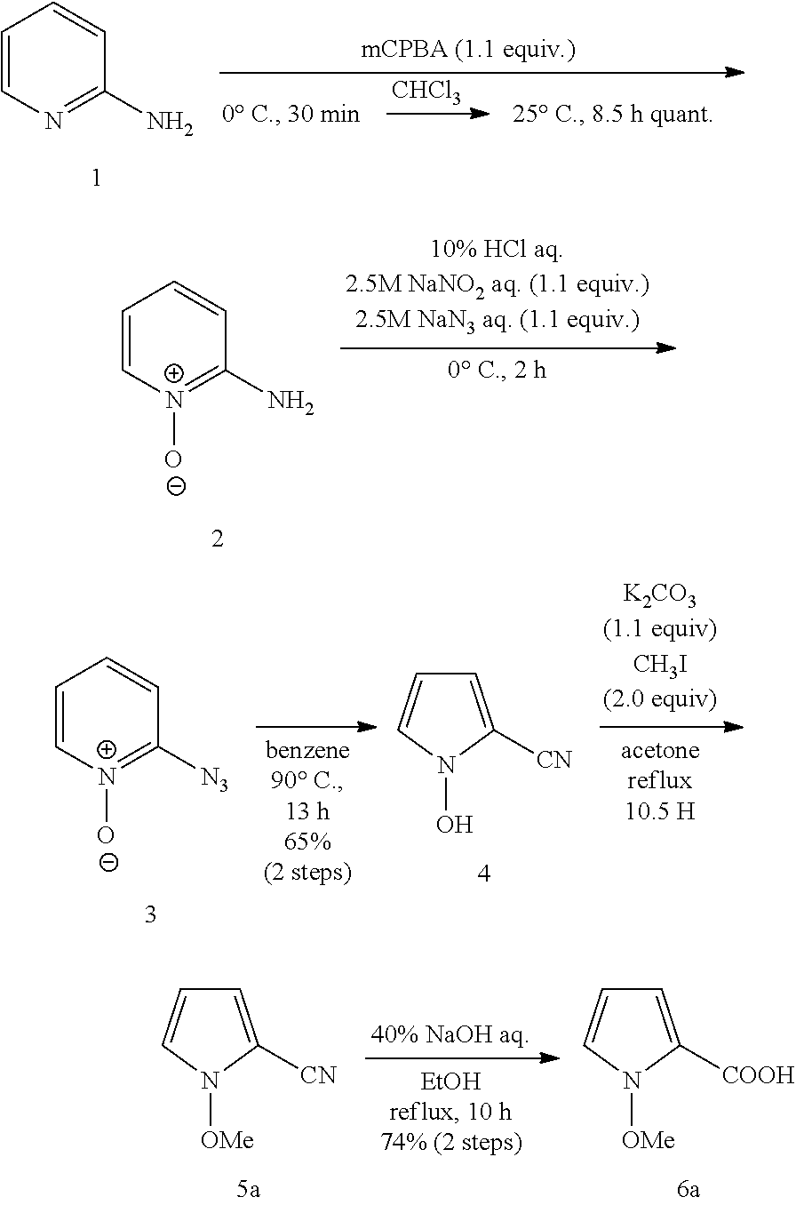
C1=CN=C(N)C=C1.[CHCl3].C1=C[N+]([O-])=C(N)C=C1.C1=C([CN])N(O)C=C1.C1=C[N+]([O-])=C([N3])C=C1.C1=C([COOH])N([OMe])C=C1.C1=C([CN])N([OMe])C=C1
